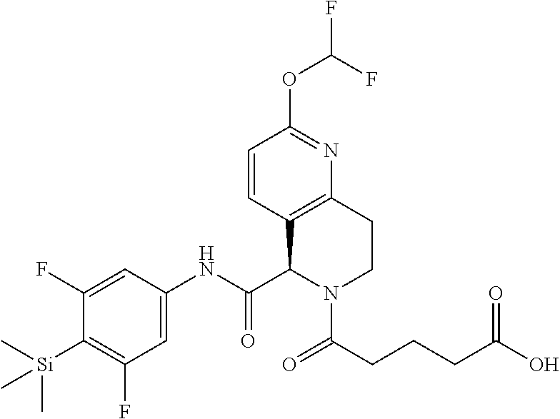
C1=CC2=C(N=C1OC(F)F)CCN(C(CCCC(O)=O)=O)C2C(NC1=CC(F)=C([Si](C)(C)C)C(F)=C1)=O
